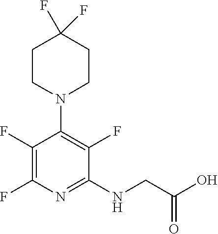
C1(F)=C(F)N=C(NCC(O)=O)C(F)=C1N1CCC(F)(F)CC1
